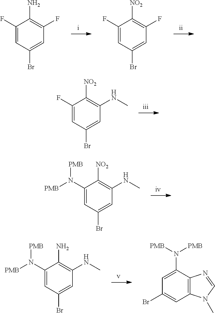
C1(F)=CC(Br)=CC(F)=C1N.C1(F)=CC(Br)=CC(F)=C1[NO2].C1(F)=CC(Br)=CC(NC)=C1[NO2].C1(N([PMB])[PMB])=CC(Br)=CC(NC)=C1[NO2].C1(N([PMB])[PMB])=CC(Br)=CC(NC)=C1N.C12=C(C(N([PMB])[PMB])=CC(Br)=C1)N=CN2C
